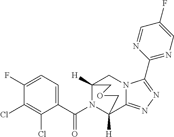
C1(F)=CC=C(C(N2C3([H])C4=NN=C(C5=NC=C(F)C=N5)N4CC2([H])COC3)=O)C(Cl)=C1Cl
